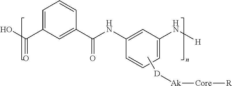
C1(C(O)=O)=CC=CC(C(NC2=CC(N[H])=CC=C2)=O)=C1.C[D][Ak][Core][R]
